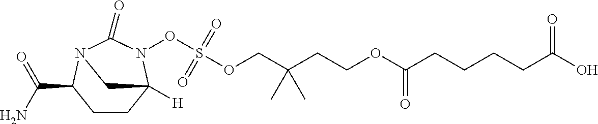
C1CC2([H])N(OS(OCC(CCOC(CCCCC(O)=O)=O)(C)C)(=O)=O)C(=O)N(C1C(N)=O)C2
